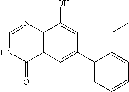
C12=C(C=C(C3=CC=CC=C3CC)C=C1O)C(=O)NC=N2
